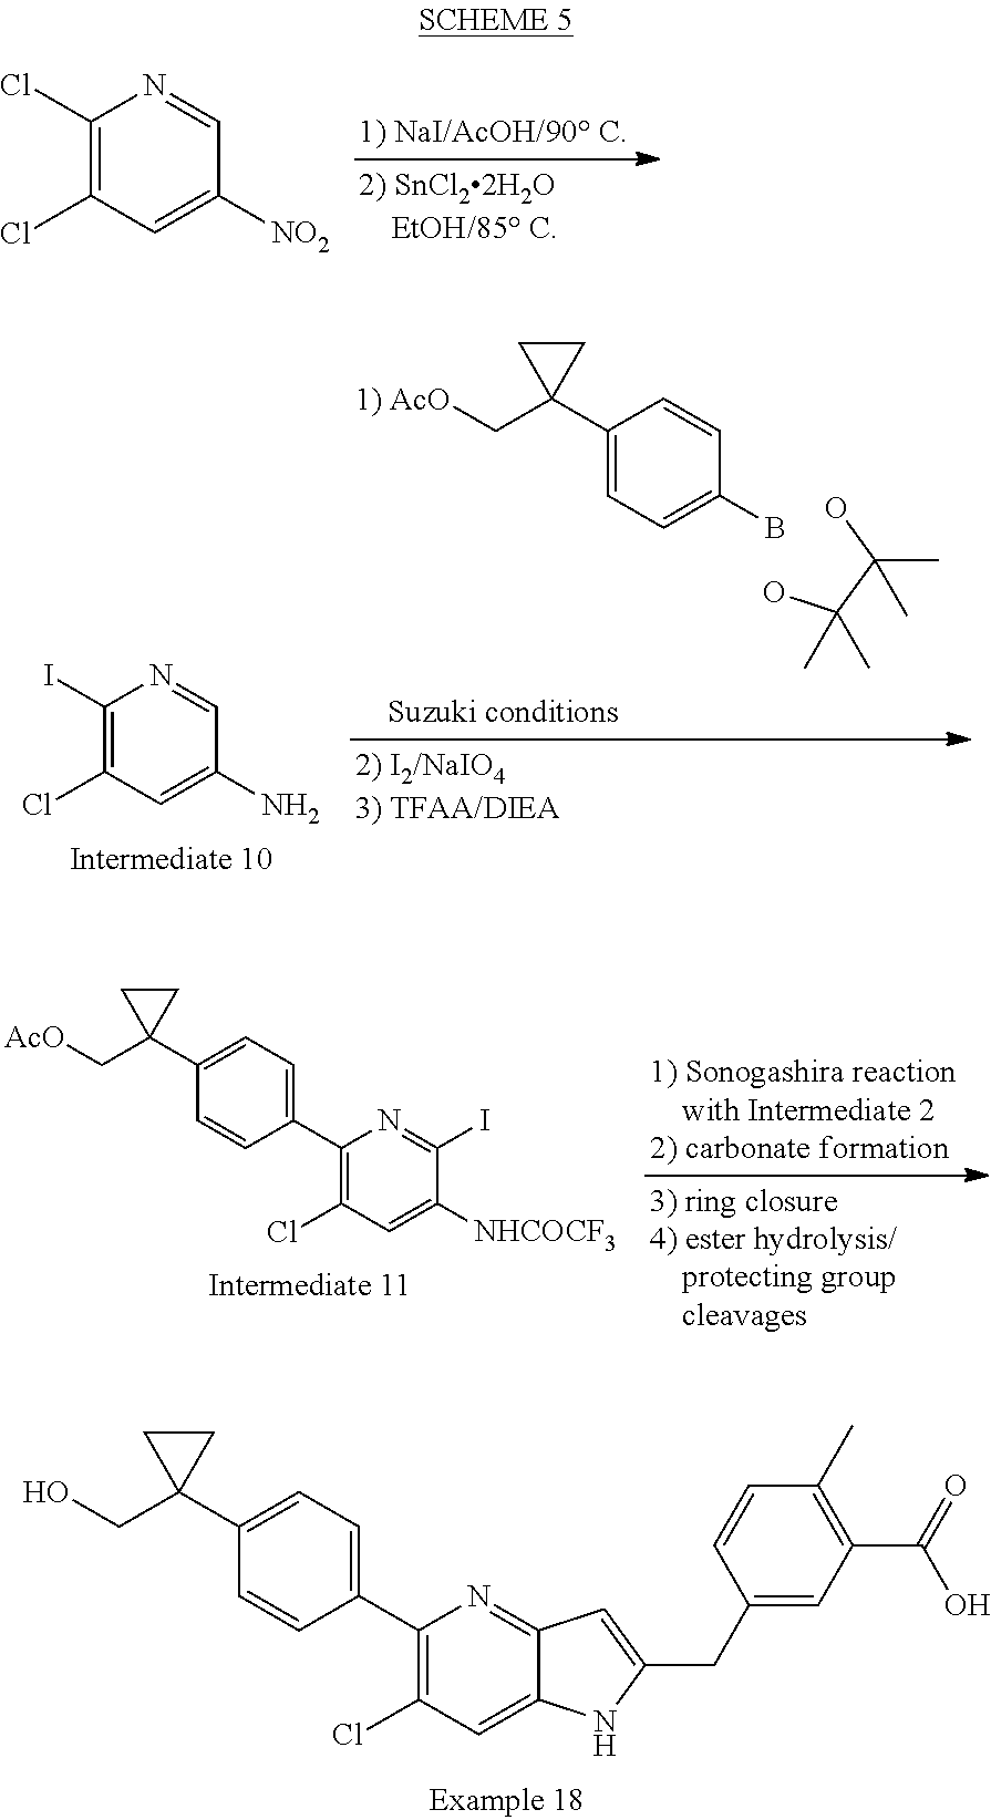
C1(Cl)=C(Cl)C=C([NO2])C=N1.C1(C2(C[1) AcO])CC2)=CC=C(B)C=C1.OC(C(O)(C)C)(C)C.C1(I)=C(Cl)C=C(N)C=N1.C1(C2=CC=C(C3(C[AcO])CC3)C=C2)=C(Cl)C=C([NHCOCF3])C(I)=N1.C1(C2=CC=C(C3(CO)CC3)C=C2)=C(Cl)C=C2C(=N1)C=C(CC1=CC(C(O)=O)=C(C)C=C1)N2
